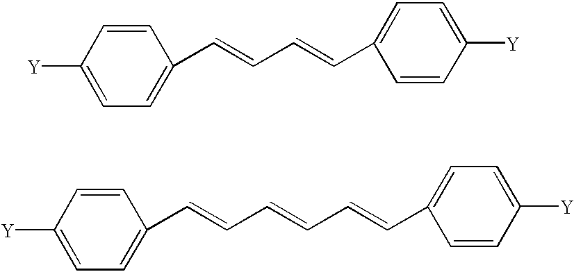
C1([Y])=CC=C(C=CC=CC2=CC=C([Y])C=C2)C=C1.C1([Y])=CC=C(C=CC=CC=CC2=CC=C([Y])C=C2)C=C1
